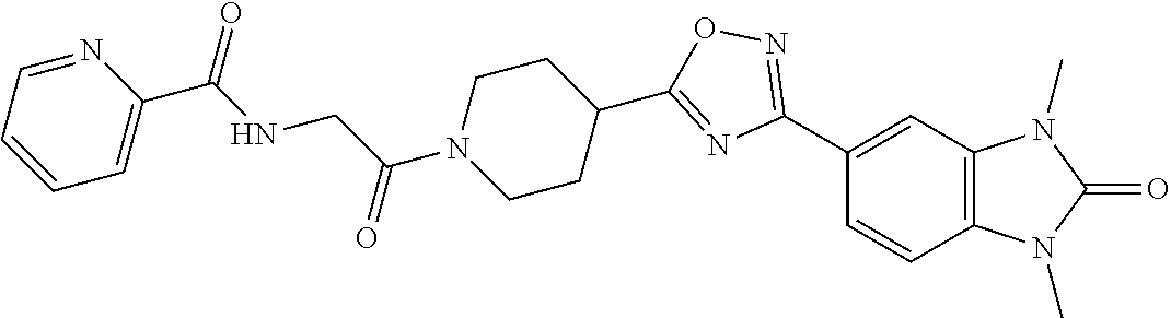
C1(C2=NOC(C3CCN(C(CNC(C4=CC=CC=N4)=O)=O)CC3)=N2)=CC2=C(C=C1)N(C)C(=O)N2C
